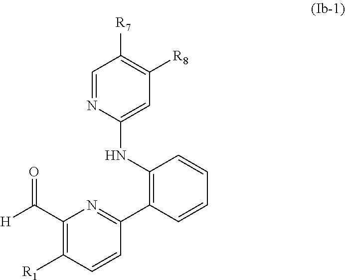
C1=NC(NC2=C(C3=NC(C([H])=O)=C([R1])C=C3)C=CC=C2)=CC([R8])=C1[R7]
